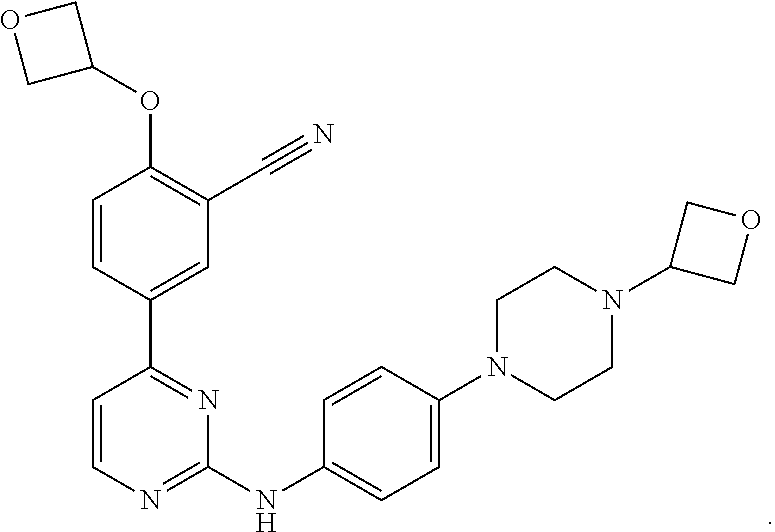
C1=CC(C2=NC(NC3=CC=C(N4CCN(C5COC5)CC4)C=C3)=NC=C2)=CC(C#N)=C1OC1COC1
